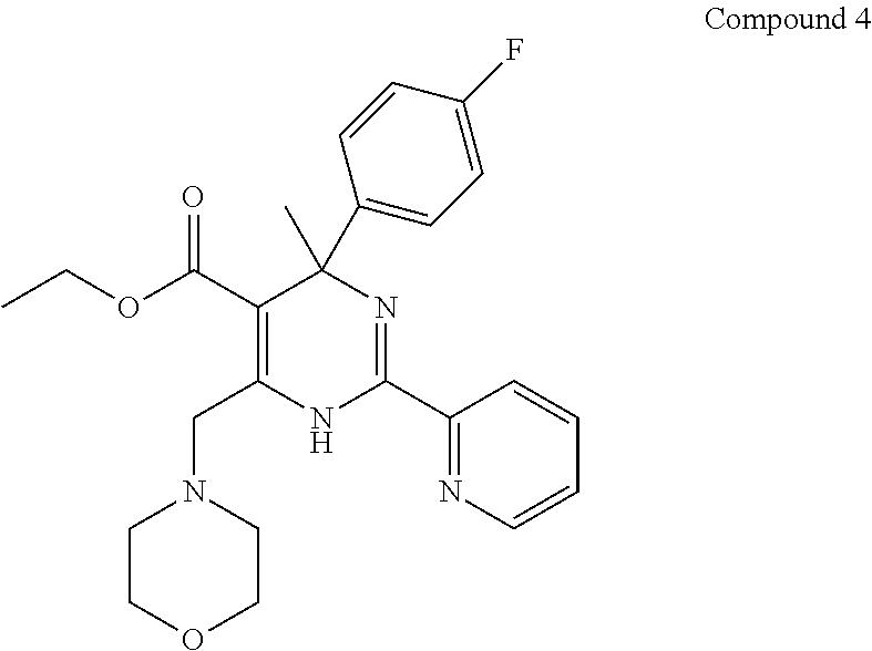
C1(C(OCC)=O)=C(CN2CCOCC2)NC(C2=NC=CC=C2)=NC1(C)C1=CC=C(F)C=C1
